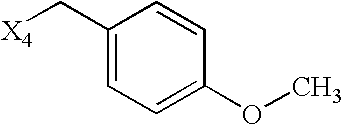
[X4]CC1=CC=C(OC)C=C1
